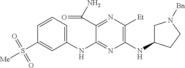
C1(NC2=NC(NC3CN([Bn])CC3)=C([Et])N=C2C(N)=O)=CC=CC(S([Me])(=O)=O)=C1
